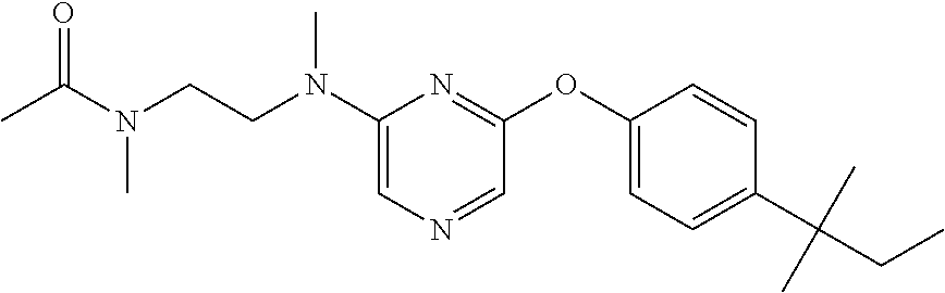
C1(N(CCN(C)C(=O)C)C)=CN=CC(OC2=CC=C(C(CC)(C)C)C=C2)=N1
